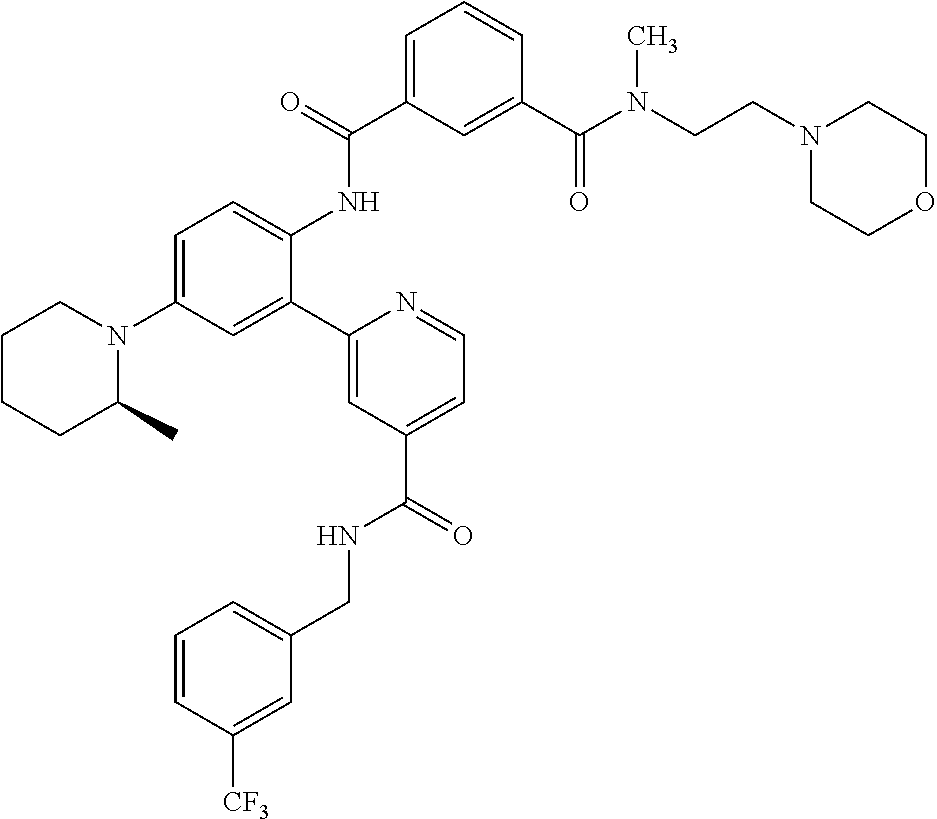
C1=C(C(=O)NC2=CC=C(N3C(C)CCCC3)C=C2C2=CC(C(NCC3=CC=CC([CF3])=C3)=O)=CC=N2)C=C(C(N(CCN2CCOCC2)C)=O)C=C1
